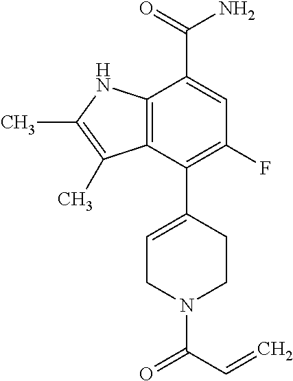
C12=C(NC(C)=C1C)C(C(=O)N)=CC(F)=C2C1=CCN(C(C=C)=O)CC1
